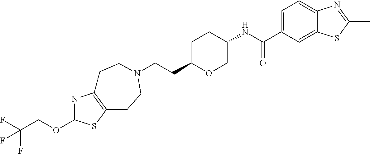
C(CC1OCC(NC(C2=CC=C3C(=C2)SC(C)=N3)=O)CC1)N1CCC2=C(N=C(OCC(F)(F)F)S2)CC1
